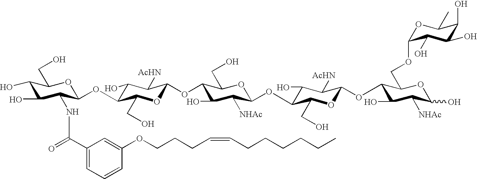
C1(O)C(O)C(NC(C2=CC=CC(OCCCC=CCCCCCC)=C2)=O)C(OC2C(O)C([AcHN])C(OC3C(O)C([NHAc])C(OC4C(O)C([AcHN])C(OC5C(O)C([NHAc])C(O)OC5COC5OC(C)C(O)C(O)C5O)OC4CO)OC3CO)OC2CO)OC1CO
